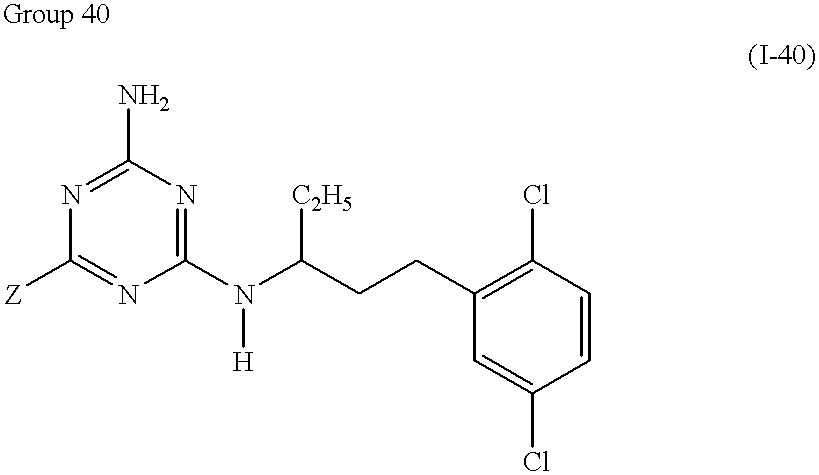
N1=C(N)N=C(N([H])C([C2H5])CCC2=C(Cl)C=CC(Cl)=C2)N=C1[Z]
